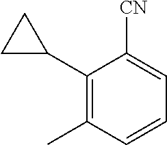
C1(C2CC2)=C(C)C=CC=C1[CN]
